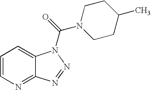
C1=CN=C2C(=C1)N(C(=O)N1CCC(C)CC1)N=N2
